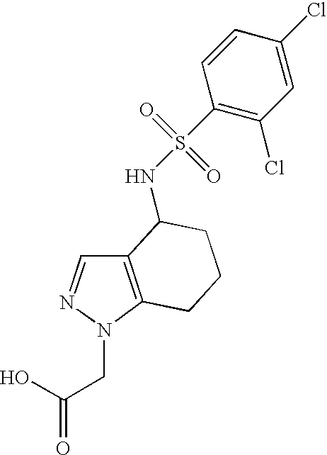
C12=C(N(CC(=O)O)N=C1)CCCC2NS(=O)(=O)C1=C(Cl)C=C(Cl)C=C1
